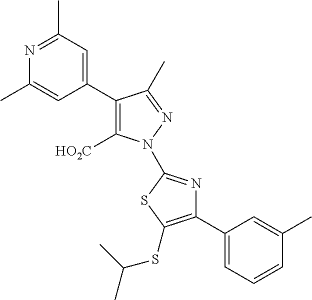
C1(C2=C([HO2C])N(C3=NC(C4=CC=CC(C)=C4)=C(SC(C)C)S3)N=C2C)=CC(C)=NC(C)=C1
